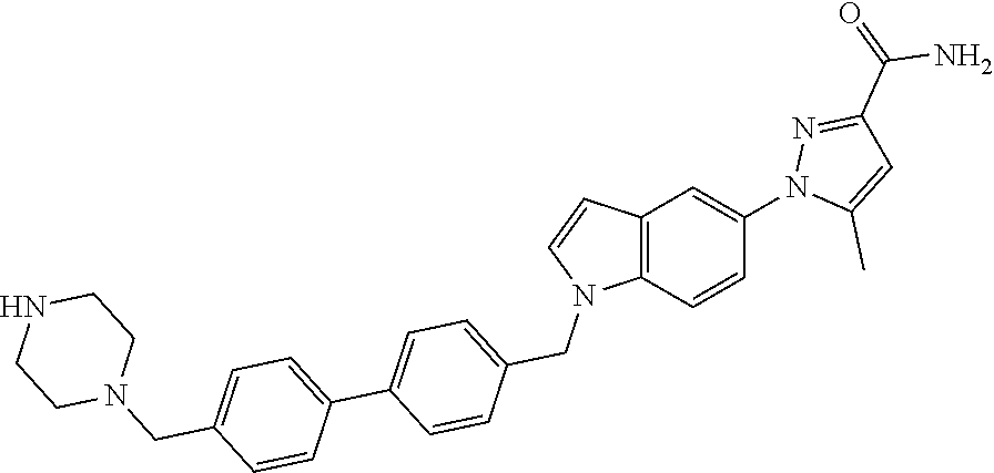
C12=C(C=CC(N3C(C)=CC(C(=O)N)=N3)=C1)N(CC1=CC=C(C3=CC=C(CN4CCNCC4)C=C3)C=C1)C=C2
